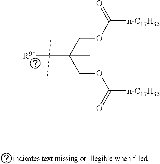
O(CC(COC([n-C17H35])=O)(C)C([R9*])(C)C)C([n-C17H35])=O
